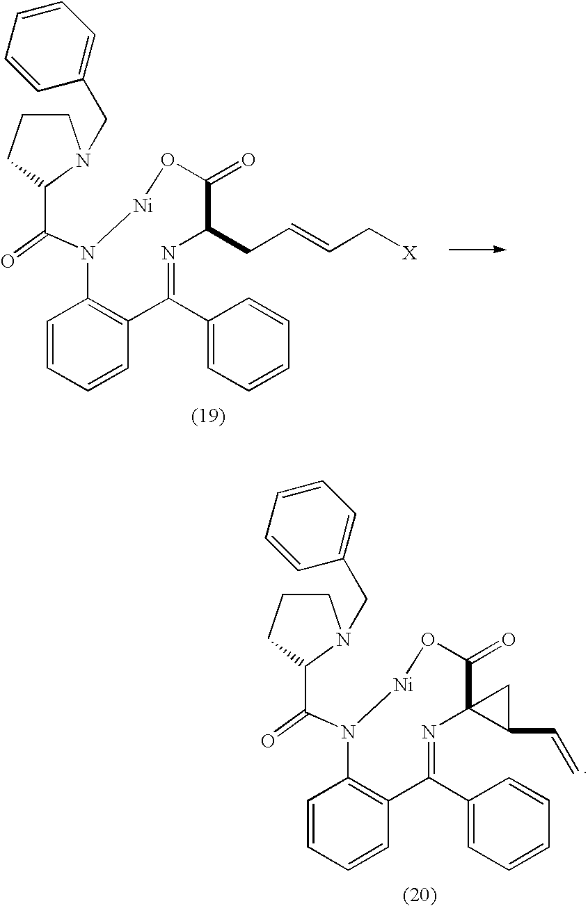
C1=CC=CC2=C1N(C(=O)C1N(CC3=CC=CC=C3)CCC1)[Ni]OC(=O)C(CC=CC[X])N=C2C1=CC=CC=C1.C1=CC=CC2=C1N(C(=O)C1N(CC3=CC=CC=C3)CCC1)[Ni]OC(=O)C1(N=C2C2=CC=CC=C2)C(C=C)C1
